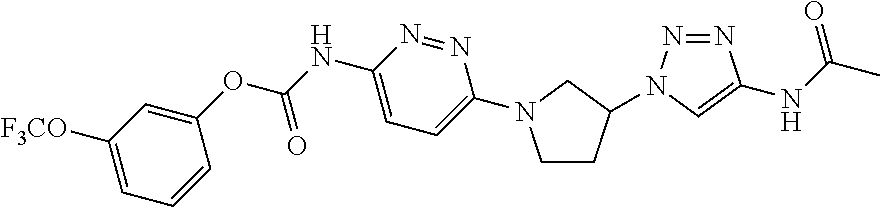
C1(OC(=O)NC2=CC=C(N3CCC(N4N=NC(NC(C)=O)=C4)C3)N=N2)=CC([F3CO])=CC=C1
